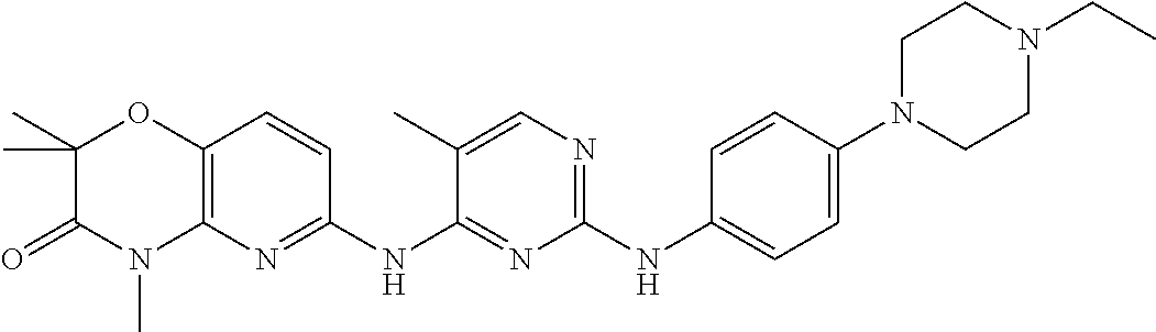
C1(NC2=CC=C(N3CCN(CC)CC3)C=C2)=NC=C(C)C(NC2=NC3=C(C=C2)OC(C)(C)C(=O)N3C)=N1
